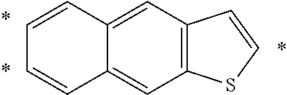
C12=C(C=C3C(=C1)C=CC=C3)C=CS2
